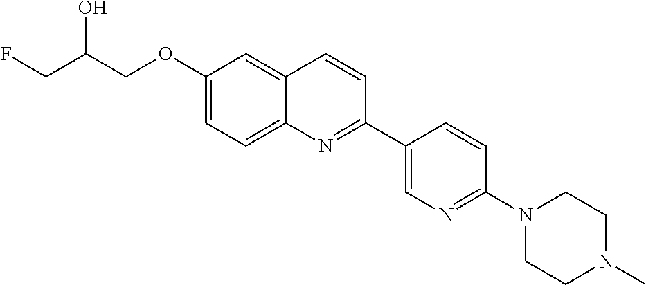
C1(OCC(CF)O)=CC=C2C(=C1)C=CC(C1=CN=C(N3CCN(C)CC3)C=C1)=N2
